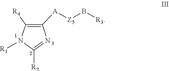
C1([A][Z5]B[R3])=C([R4])N([R1])C([R2])=N1
